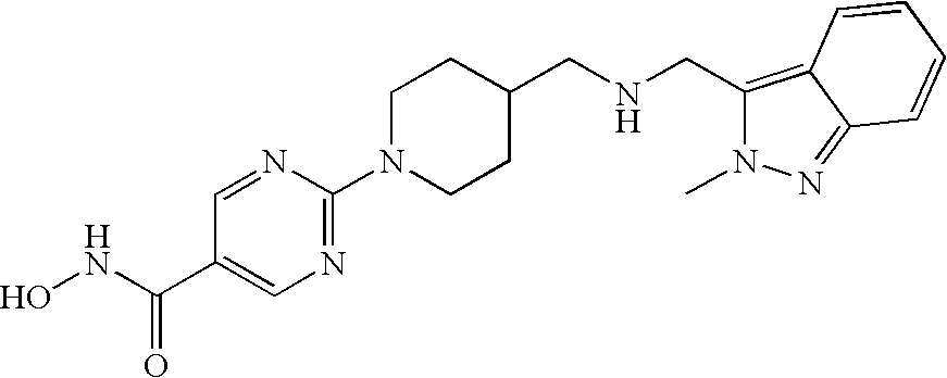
C1(N2CCC(CNCC3=C4C(=NN3C)C=CC=C4)CC2)=NC=C(C(NO)=O)C=N1
